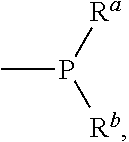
CP([Ra])[Rb]
